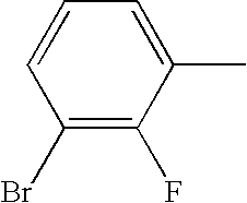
C1(Br)=C(F)C(C)=CC=C1
